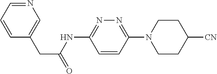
C1=CC=NC=C1CC(=O)NC1=NN=C(N2CCC([CN])CC2)C=C1
